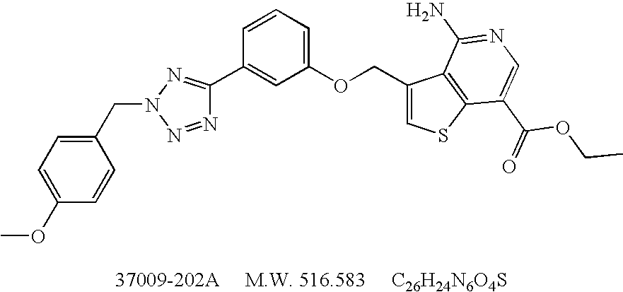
N1=NN(CC2=CC=C(OC)C=C2)N=C1C1=CC(OCC2=CSC3=C2C(N)=NC=C3C(=O)OCC)=CC=C1
